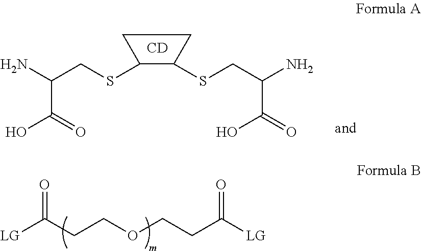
[LG]C(CCOCCC([LG])=O)=O.C(SC1C(SCC(N)C(=O)O)CC1)C(N)C(O)=O.[CD]
